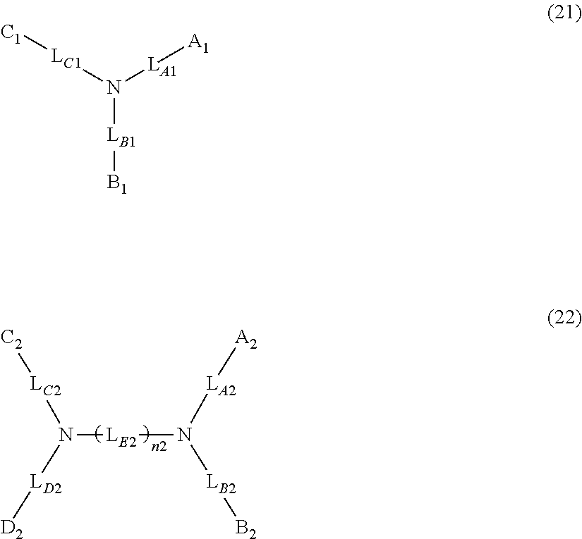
N([LD2][D2])([LC2][C2])[LE2]N([LB2][B2])[LA2][A2].N([LB1][B1])([LA1][A1])[LC1][C1]
